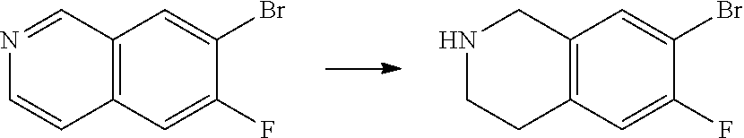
C12=C(C=C(F)C(Br)=C1)C=CN=C2.C12=C(C=C(F)C(Br)=C1)CCNC2
